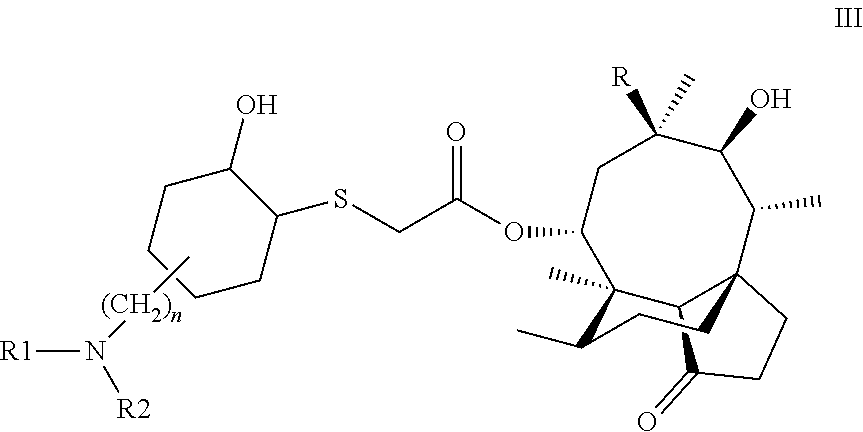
C1(SCC(OC2C3(C)C4C(C(C)C(O)C([R])(C)C2)(CCC4=O)CCC3C)=O)C(O)CCCC1.C[(CH2)n]N([R1])[R2]
